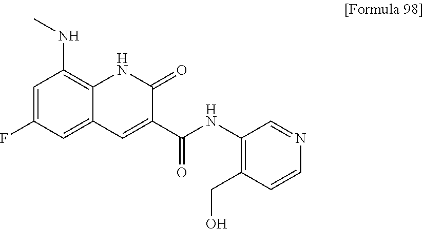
C12=CC(F)=CC(NC)=C1NC(=O)C(C(=O)NC1=C(CO)C=CN=C1)=C2
